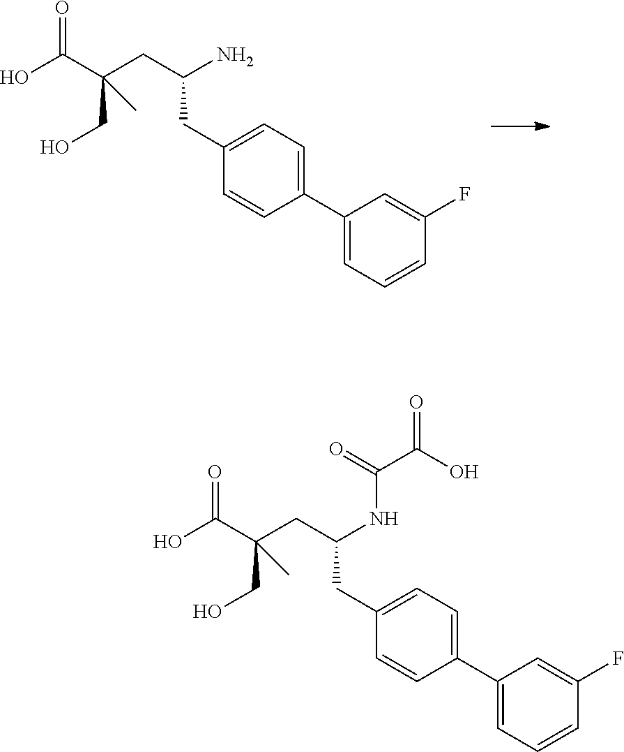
NC(CC1=CC=C(C2=CC=CC(F)=C2)C=C1)CC(CO)(C(O)=O)C.N(C(CC1=CC=C(C2=CC=CC(F)=C2)C=C1)CC(CO)(C(O)=O)C)C(C(O)=O)=O
